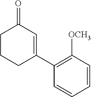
C1(C2=CC(=O)CCC2)=C([OCH3])C=CC=C1
